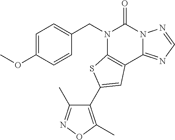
C1=C(OC)C=CC(CN2C3=C(C4=NC=NN4C2=O)C=C(C2=C(C)ON=C2C)S3)=C1
